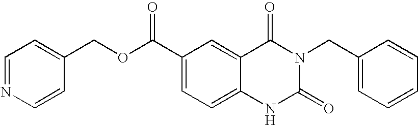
C1=CC(COC(C2=CC=C3C(=C2)C(=O)N(CC2=CC=CC=C2)C(=O)N3)=O)=CC=N1
